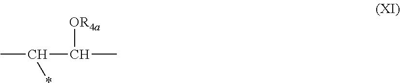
CC(*)C([OR4a])C
